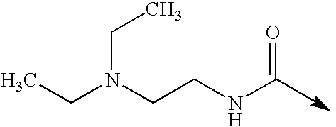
C(N(CCNC=O)CC)C
